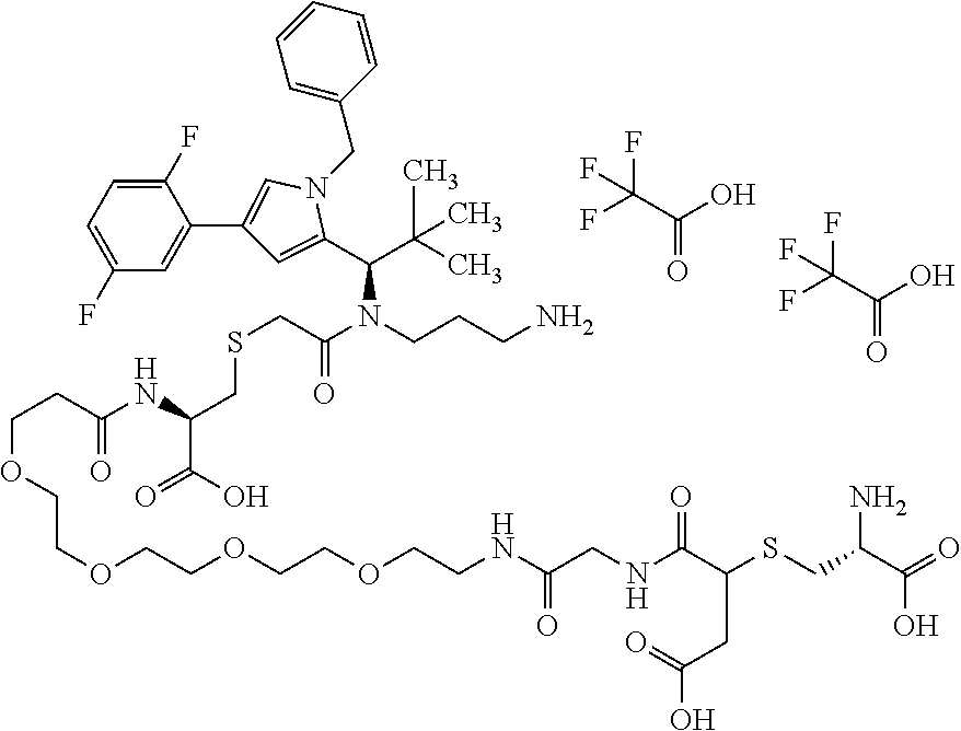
FC(C(=O)O)(F)F.FC(C(=O)O)(F)F.C1=C(CN2C=C(C3=CC(F)=CC=C3F)C=C2C(C(C)(C)C)N(C(=O)CSCC(NC(=O)CCOCCOCCOCCOCCNC(=O)CNC(=O)C(SCC(C(O)=O)N)CC(=O)O)C(=O)O)CCCN)C=CC=C1
